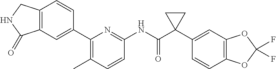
C1(C2=CC3=C(C=C2)CNC3=O)=C(C)C=CC(NC(C2(C3=CC4=C(C=C3)OC(F)(F)O4)CC2)=O)=N1
